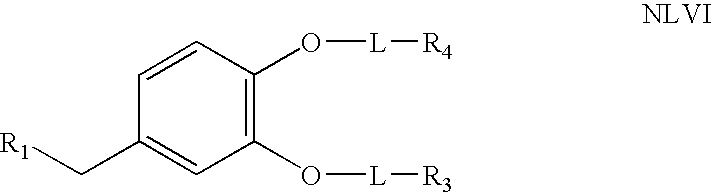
C1(O[L][R3])=C(O[L][R4])C=CC(C[R1])=C1
